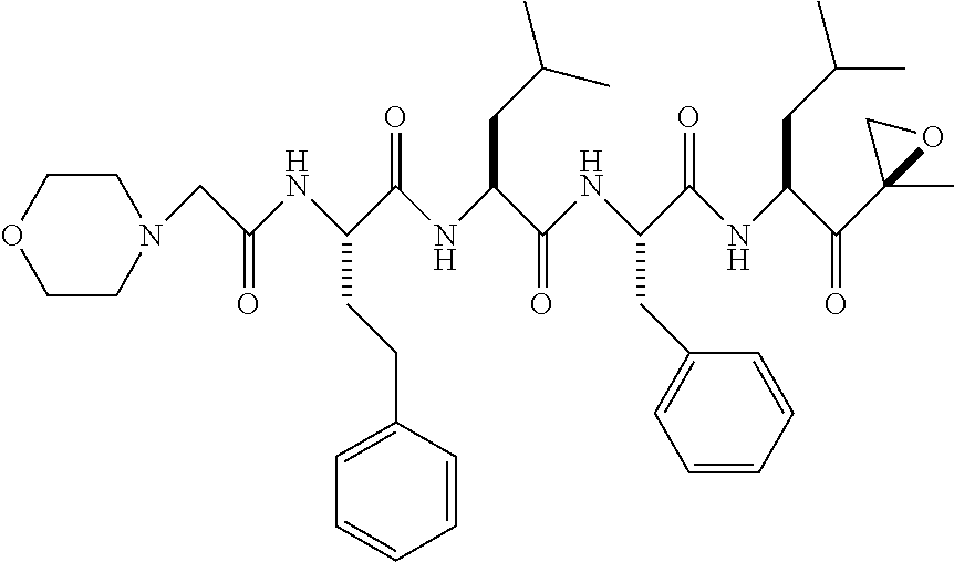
C1CN(CC(NC(C(NC(C(NC(C(NC(C(C2(C)OC2)=O)CC(C)C)=O)CC2=CC=CC=C2)=O)CC(C)C)=O)CCC2=CC=CC=C2)=O)CCO1
